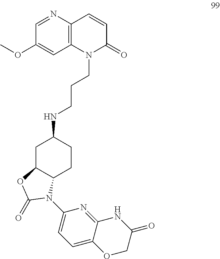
C(CCNC1CC2C(CC1)N(C1=CC=C3C(=N1)NC(=O)CO3)C(=O)O2)N1C2=C(N=CC(OC)=C2)C=CC1=O
